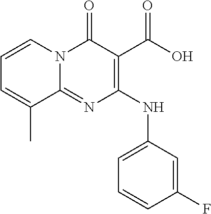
N(C1=C(C(O)=O)C(=O)N2C(=N1)C(C)=CC=C2)C1=CC=CC(F)=C1
